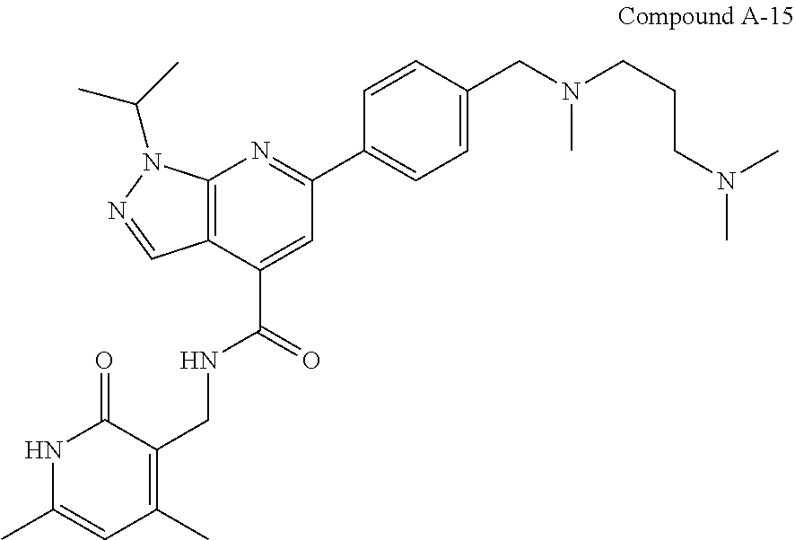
N1C(C)=CC(C)=C(CNC(C2=CC(C3=CC=C(CN(CCCN(C)C)C)C=C3)=NC3=C2C=NN3C(C)C)=O)C1=O
